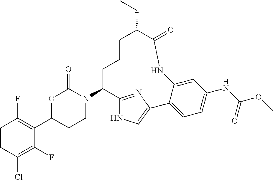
C1=CC(Cl)=C(F)C(C2CCN(C3C4=NC(=CN4)C4=CC=C(NC(OC)=O)C=C4NC(=O)C(CC)CCC3)C(=O)O2)=C1F
